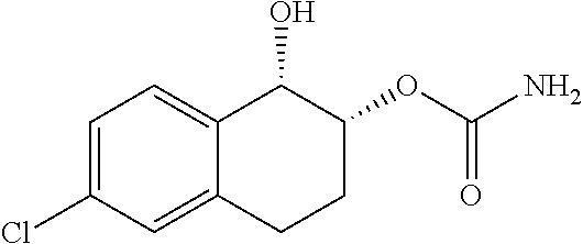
C1=C(Cl)C=C2C(=C1)C(O)C(OC(N)=O)CC2
